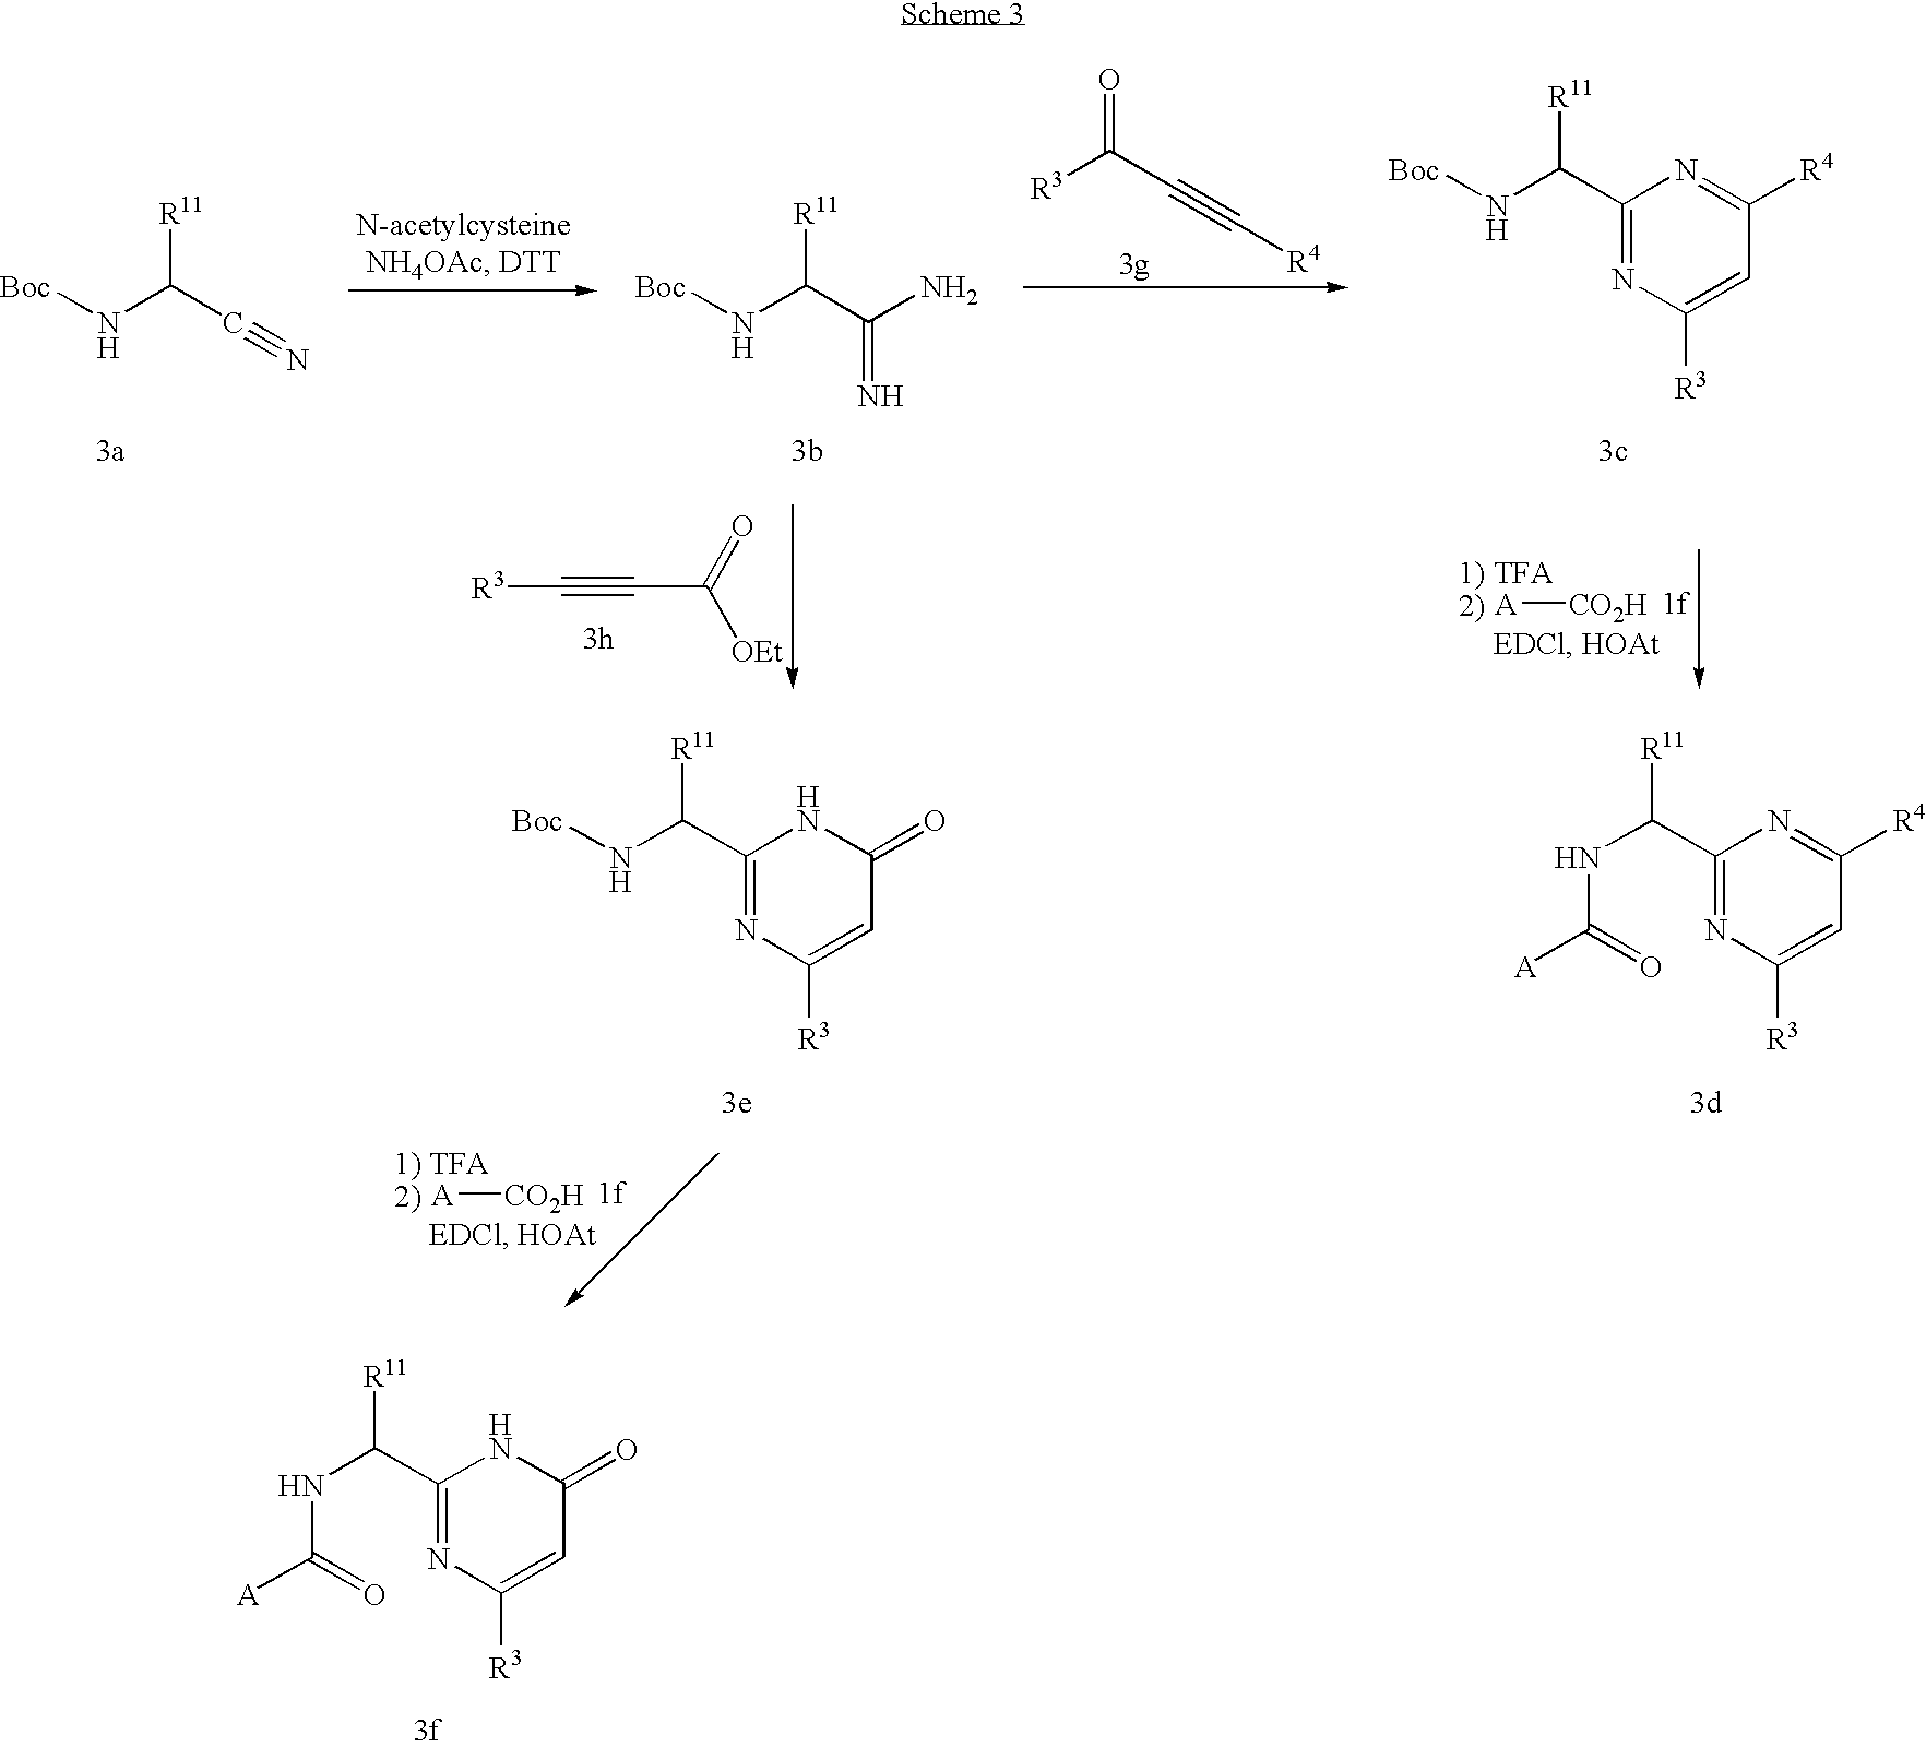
C1(C(NC([A])=O)[R11])=NC([R3])=CC(=O)N1.C1(C(N[Boc])[R11])=NC([R3])=CC([R4])=N1.[R11]C(C#N)N[Boc].[R11]C(C(N)=N)N[Boc].O=C(C#C[R4])[R3].C(C(=O)[OEt])#C[R3].[A][CO2H].C1(C(N[Boc])[R11])=NC([R3])=CC(=O)N1.C1(C(NC([A])=O)[R11])=NC([R3])=CC([R4])=N1.[A][CO2H]
